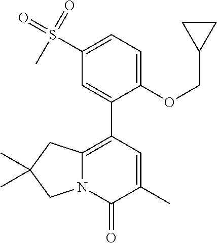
C1(OCC2CC2)=CC=C(S(=O)(=O)C)C=C1C1=C2N(C(=O)C(C)=C1)CC(C)(C)C2
